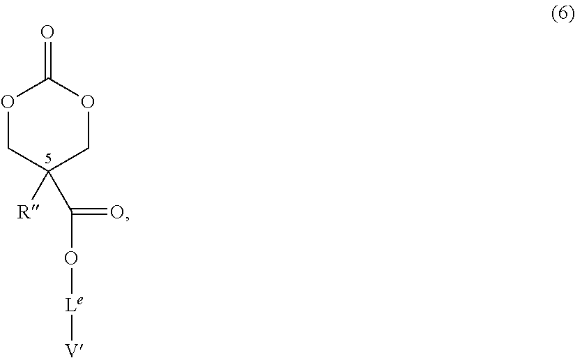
O1CC([R])(C(=O)O[Le][V])COC1=O
